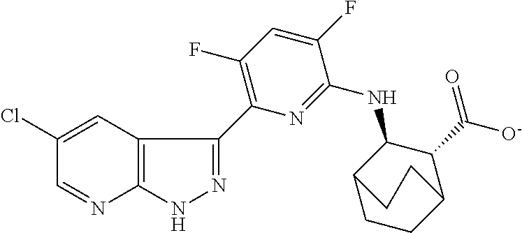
C1(Cl)=CC2=C(N=C1)NN=C2C1=C(F)C=C(F)C(NC2C3CCC(C2C([O-])=O)CC3)=N1
